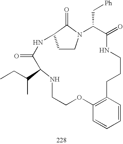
N1CCOC2=C(C=CC=C2)CCCNC(=O)C(C[Ph])N2CCC(C2=O)NC(=O)C1C(CC)C
